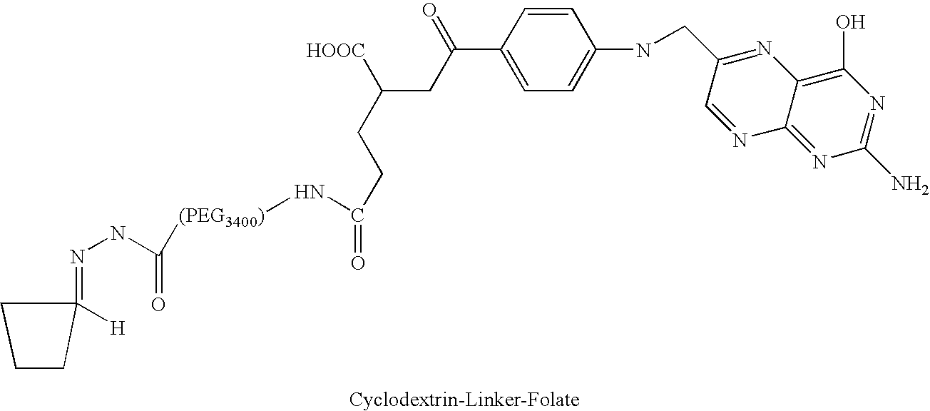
C1CCC1([H])=NNC(=O)[(PEG3400)]NC(CCC(CC(=O)C1=CC=C(NCC2=NC3=C(O)N=C(N)N=C3N=C2)C=C1)[HOOC])=O
